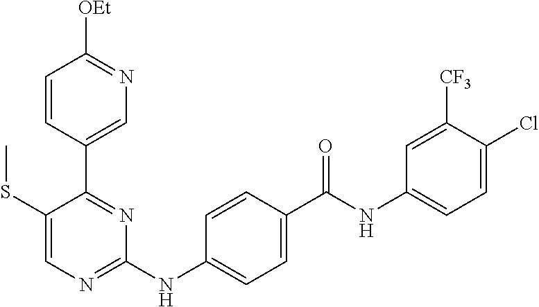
C1=CC(C2=NC(NC3=CC=C(C(NC4=CC=C(Cl)C([CF3])=C4)=O)C=C3)=NC=C2SC)=CN=C1[OEt]
